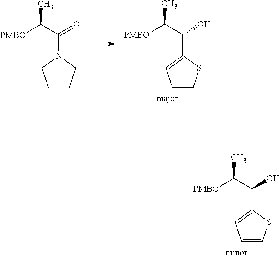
[PMBO]C(C(O)C1=CC=CS1)C.[PMBO]C(C(=O)N1CCCC1)C.[PMBO]C(C(O)C1=CC=CS1)C
